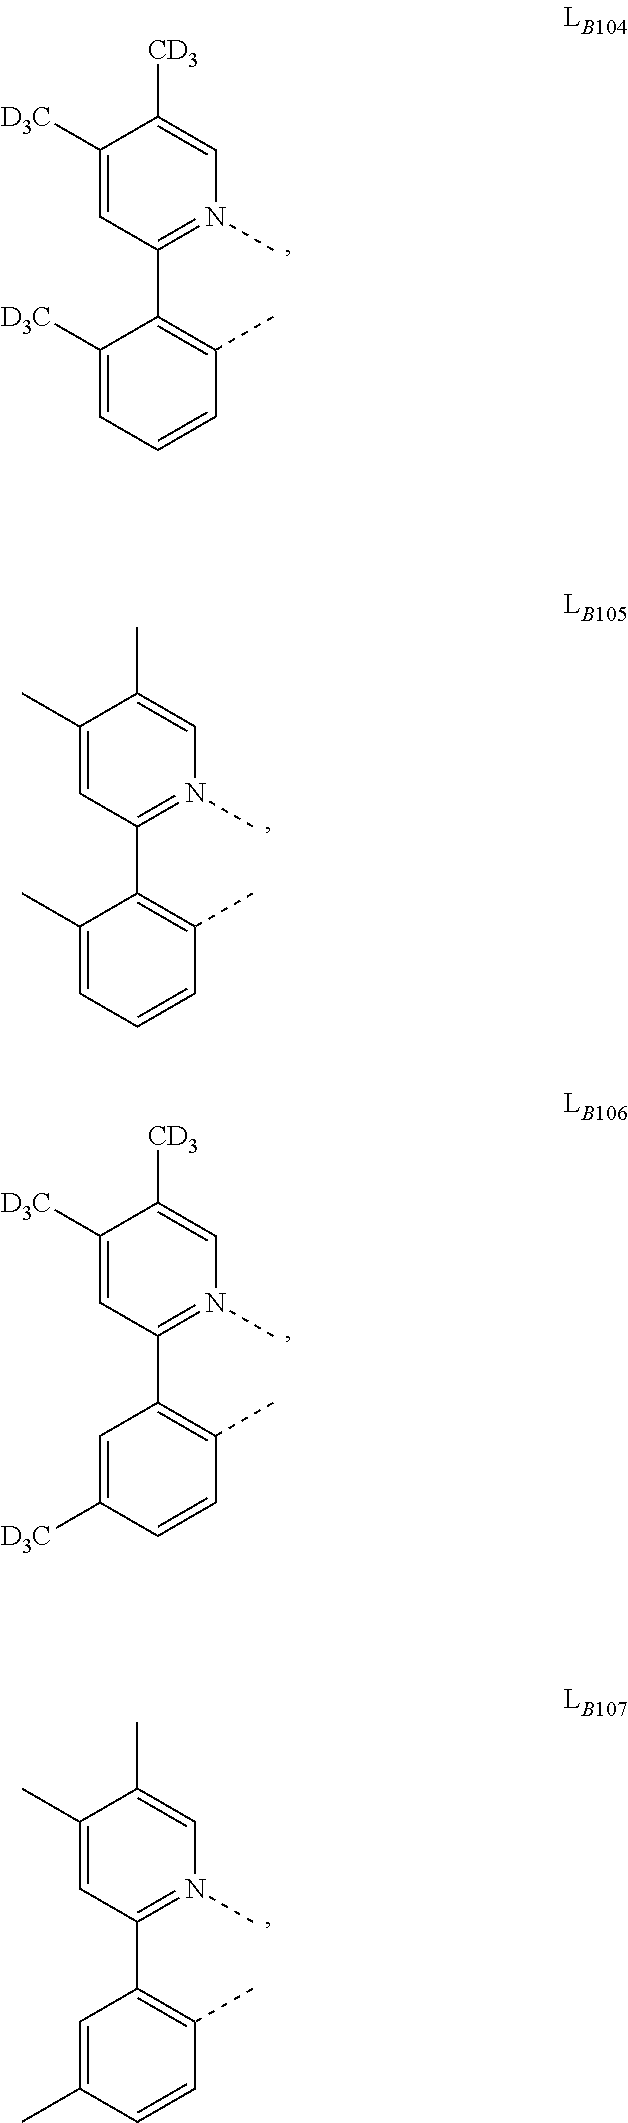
C1=CC(C)=C(C2=N(C)C=C([CD3])C([D3C])=C2)C([D3C])=C1.C1=CC(C)=C(C2=N(C)C=C(C)C(C)=C2)C(C)=C1.C1=CC(C)=C(C2=N(C)C=C([CD3])C([D3C])=C2)C=C1[D3C].C1=CC(C)=C(C2=N(C)C=C(C)C(C)=C2)C=C1C
